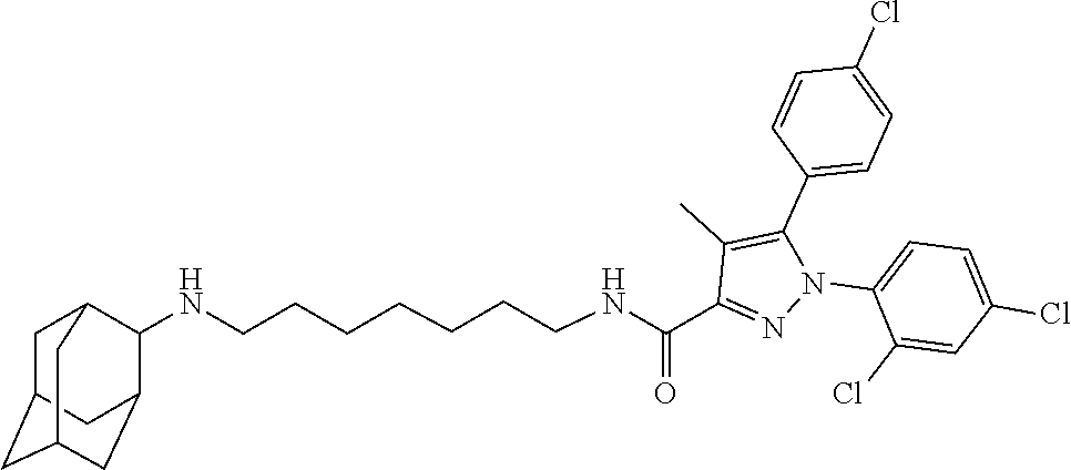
N(CCCCCCCNC(C1=NN(C2=CC=C(Cl)C=C2Cl)C(C2=CC=C(Cl)C=C2)=C1C)=O)C1C2CC3CC(CC1C3)C2
